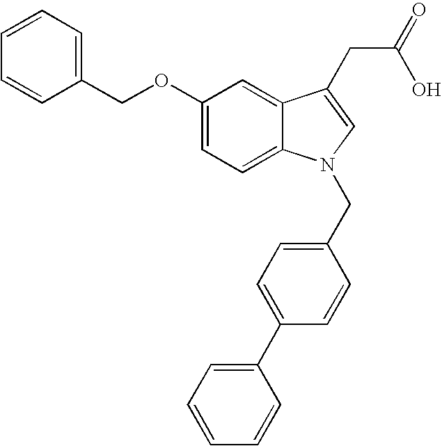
C1(OCC2=CC=CC=C2)=CC=C2C(=C1)C(CC(=O)O)=CN2CC1=CC=C(C2=CC=CC=C2)C=C1
